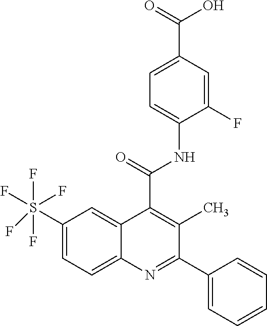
C1=C(C(=O)O)C=C(F)C(NC(=O)C2=C(C)C(C3=CC=CC=C3)=NC3=CC=C(S(F)(F)(F)(F)F)C=C23)=C1
